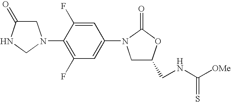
C1C(=O)NCN1C1=C(F)C=C(N2CC(CNC([OMe])=S)OC2=O)C=C1F
